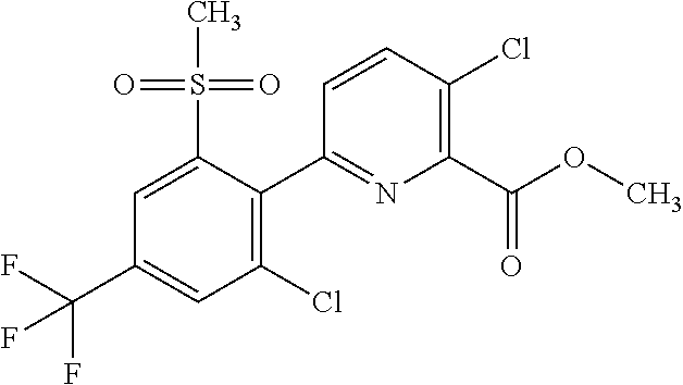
O=S(C1=CC(C(F)(F)F)=CC(Cl)=C1C1=NC(C(OC)=O)=C(Cl)C=C1)(C)=O
